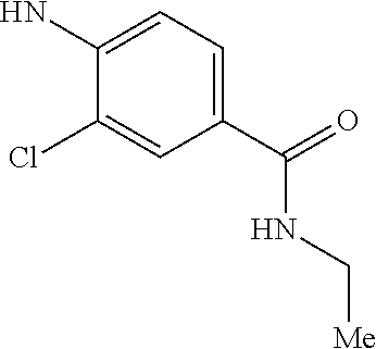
C1(C(=O)NC[Me])=CC=C(N)C(Cl)=C1
